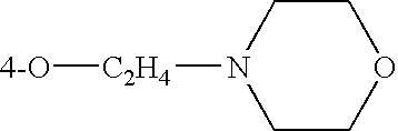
C1CN([C2H4][4-O])CCO1
